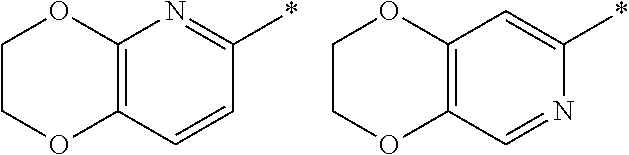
C12=C(C=CC(*)=N1)OCCO2.C12=C(C=NC(*)=C1)OCCO2
